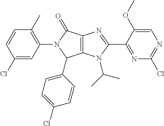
C12=C(N(C(C)C)C(C3=NC(Cl)=NC=C3OC)=N1)C(C1=CC=C(Cl)C=C1)N(C1=C(C)C=CC(Cl)=C1)C2=O
